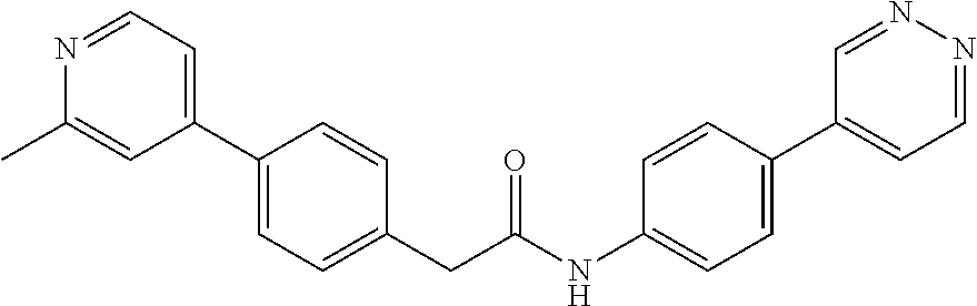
C1(C2=CC=C(CC(NC3=CC=C(C4=CC=NN=C4)C=C3)=O)C=C2)=CC=NC(C)=C1
